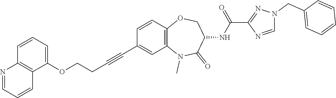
N1(C)C2=C(C=CC(C#CCCOC3=CC=CC4=C3C=CC=N4)=C2)OCC(NC(C2=NN(CC3=CC=CC=C3)C=N2)=O)C1=O
